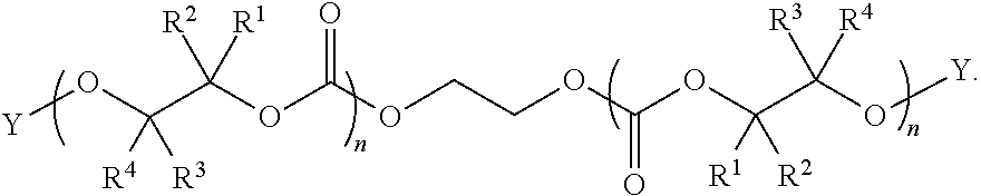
[Y]OC(C(OC(OCCOC(OC(C(O[Y])([R3])[R4])([R1])[R2])=O)=O)([R1])[R2])([R4])[R3]
